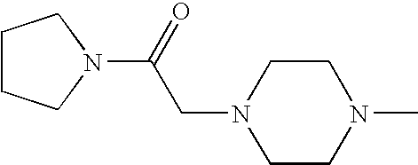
C1CCN(C(=O)CN2CCN(C)CC2)C1
